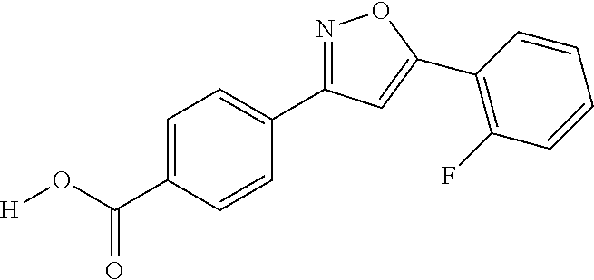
[H]OC(C1=CC=C(C2=NOC(C3=C(F)C=CC=C3)=C2)C=C1)=O
